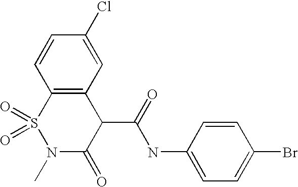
C1=CC(Br)=CC=C1NC(C1C(=O)N(C)S(=O)(=O)C2=C1C=C(Cl)C=C2)=O
